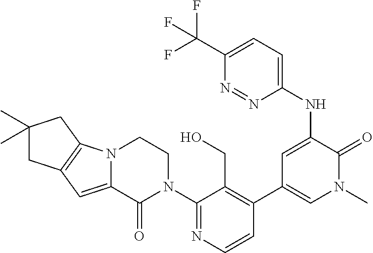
C1=CN=C(N2CCN3C(=CC4=C3CC(C)(C)C4)C2=O)C(CO)=C1C1=CN(C)C(=O)C(NC2=CC=C(C(F)(F)F)N=N2)=C1
